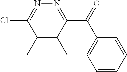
C1(C)=C(C)C(C(=O)C2=CC=CC=C2)=NN=C1Cl
